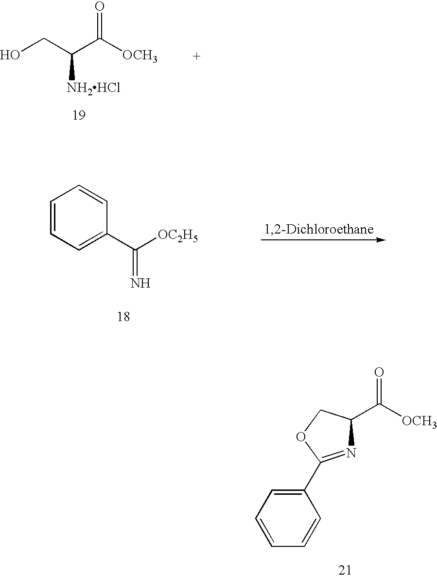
C1(C2=NC(C([OCH3])=O)CO2)=CC=CC=C1.C(O)C(C([OCH3])=O)[NH2HCl].C1=CC=C(C([OC2H5])=N)C=C1
